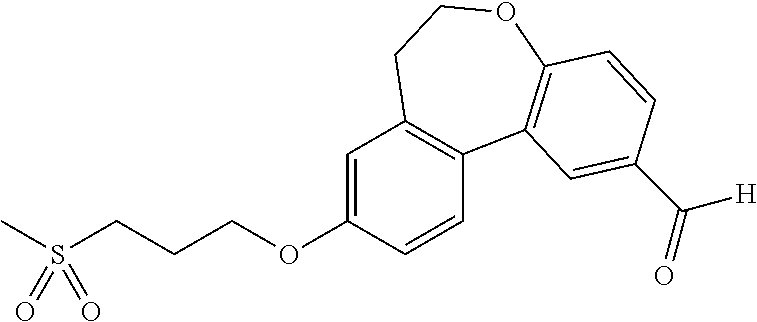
CS(CCCOC1=CC2=C(C=C1)C1=C(OCC2)C=CC(C([H])=O)=C1)(=O)=O
